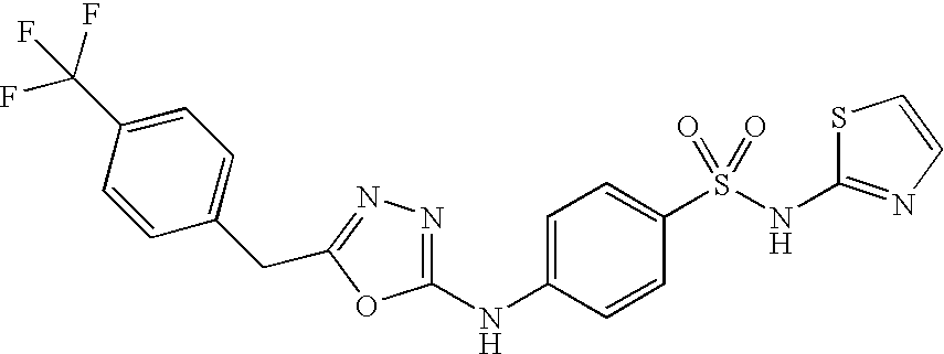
C1=C(C(F)(F)F)C=CC(CC2=NN=C(NC3=CC=C(S(NC4=NC=CS4)(=O)=O)C=C3)O2)=C1
